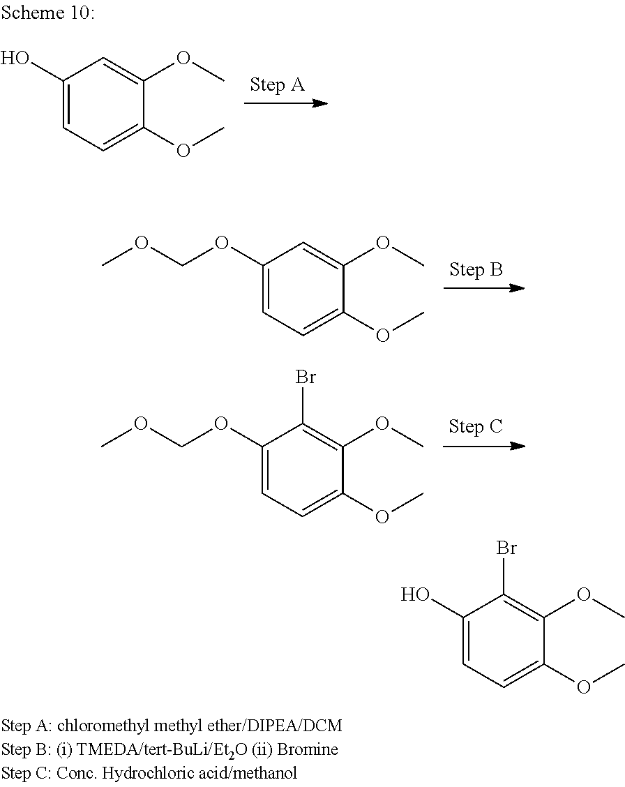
C1(OCOC)=CC=C(OC)C(OC)=C1.C1(OCOC)=CC=C(OC)C(OC)=C1Br.C1(O)=CC=C(OC)C(OC)=C1.C1(O)=CC=C(OC)C(OC)=C1Br
